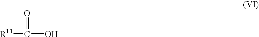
[R11]C(=O)O
